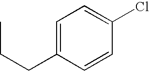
C(CC1=CC=C(Cl)C=C1)C
